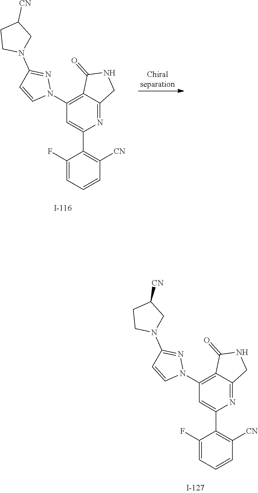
C1(C2=CC(N3N=C(N4CC([CN])CC4)C=C3)=C3C(=N2)CNC3=O)=C([CN])C=CC=C1F.C1(C2=CC(N3N=C(N4CC([CN])CC4)C=C3)=C3C(=N2)CNC3=O)=C([CN])C=CC=C1F
